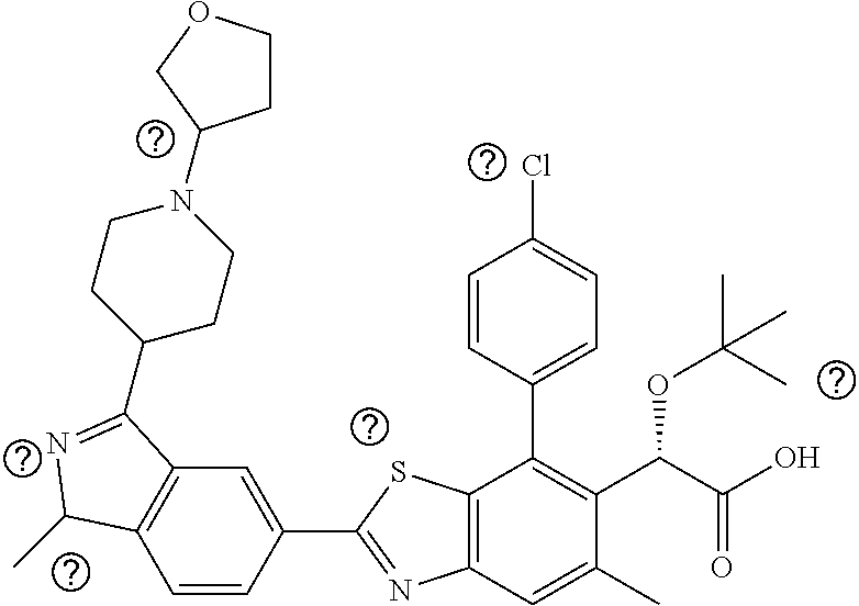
C1=CC(C2=NC3=C(S2)C(C2=CC=C(Cl)C=C2)=C(C(C(O)=O)OC(C)(C)C)C(C)=C3)=CC2=C1C(C)N=C2C1CCN(C2CCOC2)CC1
